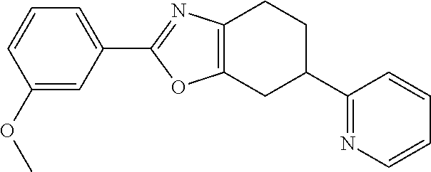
C1(OC)=CC(C2=NC3=C(O2)CC(C2=NC=CC=C2)CC3)=CC=C1
